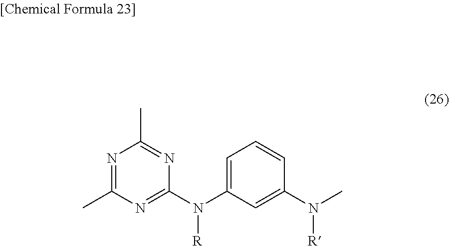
N1=C(C)N=C(N(C2=CC=CC(N(C)[R])=C2)[R])N=C1C
